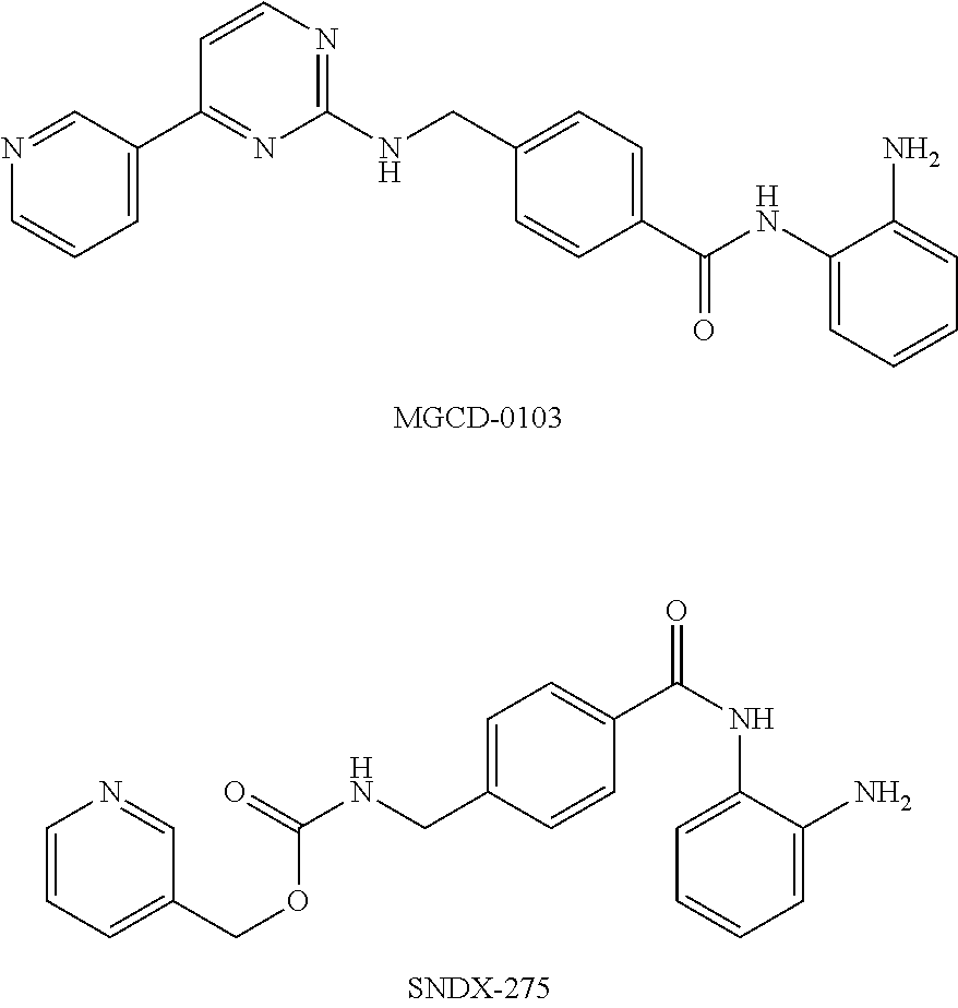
N1=CC(C2=NC(NCC3=CC=C(C(NC4=CC=CC=C4N)=O)C=C3)=NC=C2)=CC=C1.C1=CC=C(COC(NCC2=CC=C(C(NC3=CC=CC=C3N)=O)C=C2)=O)C=N1
